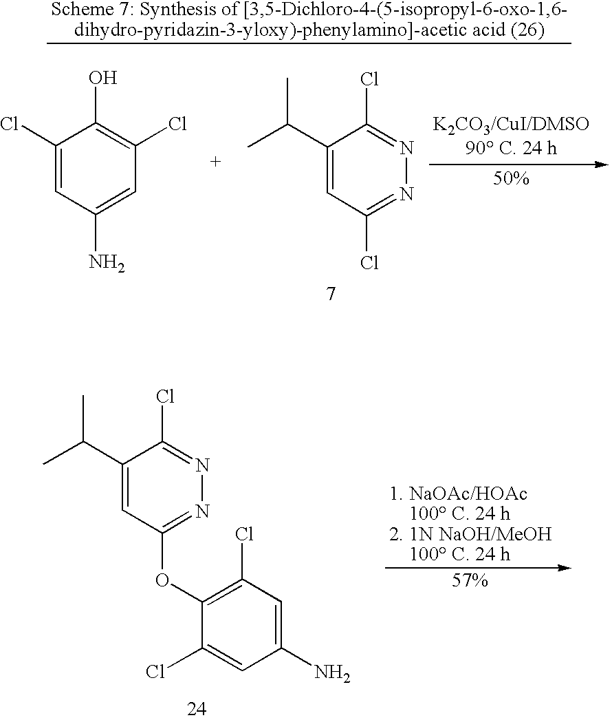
CC(C1=CC(OC2=C(Cl)C=C(N)C=C2Cl)=NN=C1Cl)C.C1(Cl)=CC(N)=CC(Cl)=C1O.CC(C1=CC(Cl)=NN=C1Cl)C
